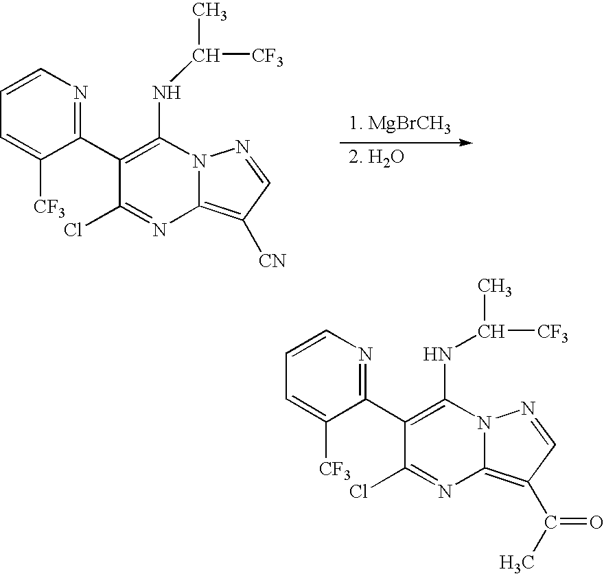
C1=C([CF3])C(C2=C(NC([CF3])C)N3C(=C(C(=O)C)C=N3)N=C2Cl)=NC=C1.C1=C([CF3])C(C2=C(NC([CF3])C)N3C(=C([CN])C=N3)N=C2Cl)=NC=C1
